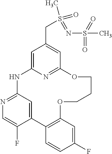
C12=CC(=NC=C1F)NC1=CC(CS(C)(=O)=NS(C)(=O)=O)=CC(=N1)OCCCOC1=C2C=CC(F)=C1
